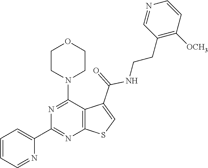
C1=CC=NC(C2=NC3=C(C(N4CCOCC4)=N2)C(C(=O)NCCC2=C([OCH3])C=CN=C2)=CS3)=C1
